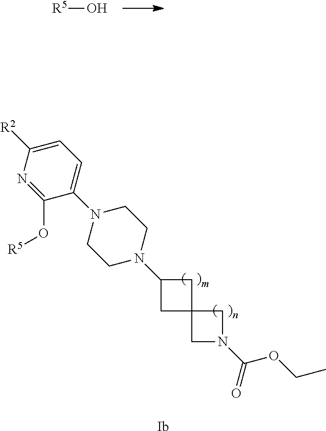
C1([R2])=CC=C(N2CCN(C3CC4(C3)CN(C(=O)OCC)C4)CC2)C(O[R5])=N1.[Ib].[R5]O
